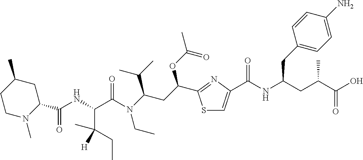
C1(C(NC(C(N(C(CC(OC(C)=O)C2=NC(C(NC(CC(C(O)=O)C)CC3=CC=C(N)C=C3)=O)=CS2)C(C)C)CC)=O)C(CC)([H])C)=O)CC(C)CCN1C
